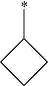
*C1CCC1
